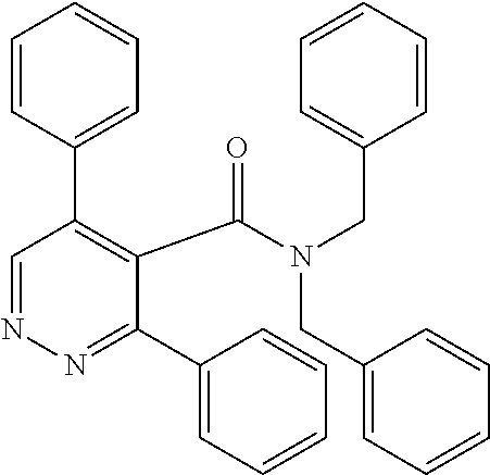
N1=CC(C2=CC=CC=C2)=C(C(=O)N(CC2=CC=CC=C2)CC2=CC=CC=C2)C(C2=CC=CC=C2)=N1
